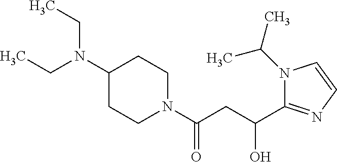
C1(N(CC)CC)CCN(C(CC(C2=NC=CN2C(C)C)O)=O)CC1
